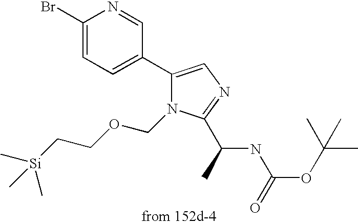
C[Si](CCOCN1C(C2=CC=C(Br)N=C2)=CN=C1C(C)NC(OC(C)(C)C)=O)(C)C
